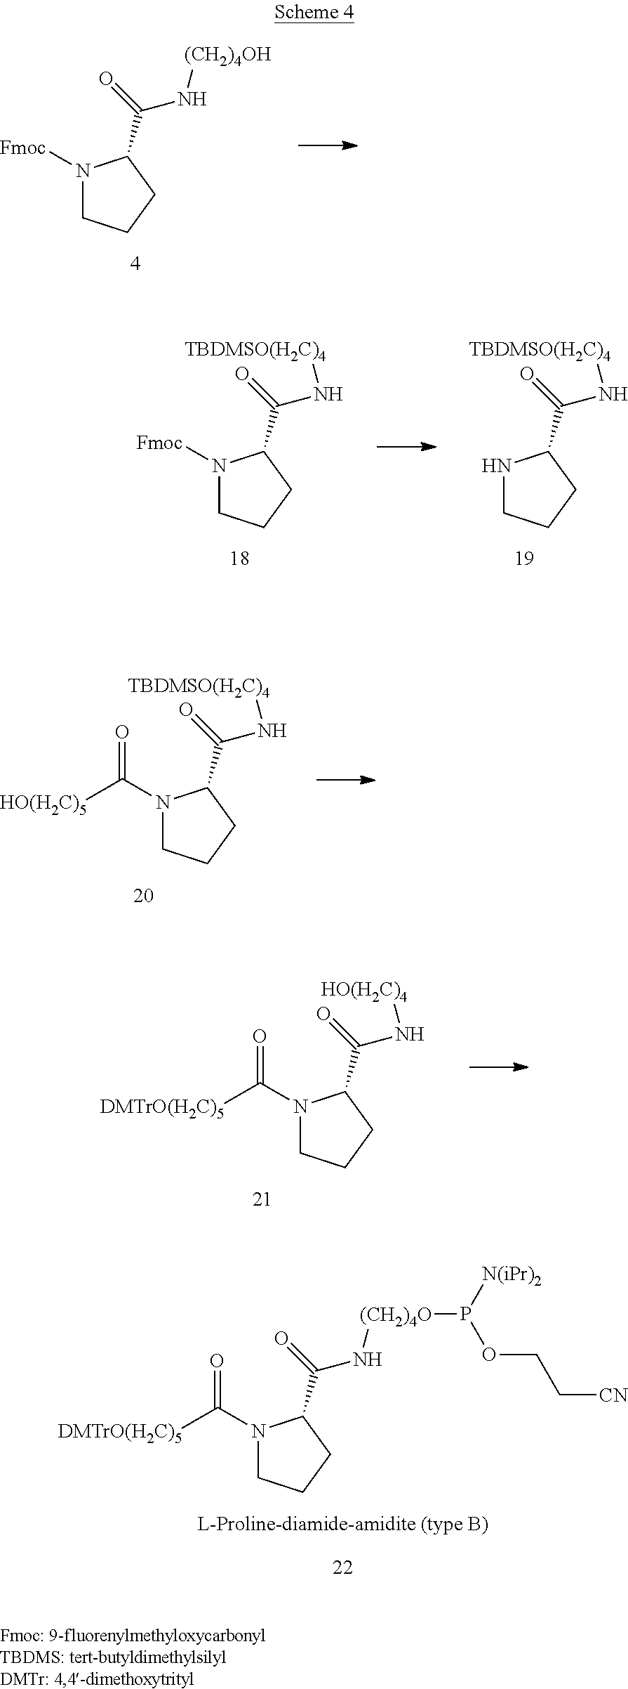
N1([Fmoc])CCCC1C(N[(CH2)4OH])=O.N1([Fmoc])CCCC1C(N[TBDMSO(H2C)4])=O.N1CCCC1C(N[TBDMSO(H2C)4])=O.N1(C(=O)[DMTrO(H2C)5])CCCC1C(=O)N[(CH2)4O]P([N(iPr)2])OCC[CN].N1(C(=O)[HO(H2C)5])CCCC1C(N[TBDMSO(H2C)4])=O.N1(C(=O)[DMTrO(H2C)5])CCCC1C(N[HO(H2C)4])=O
